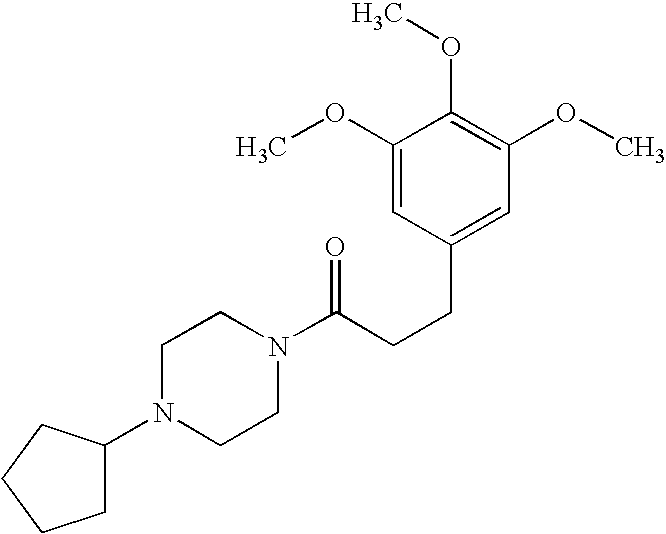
C(CCC1=CC(OC)=C(OC)C(OC)=C1)(=O)N1CCN(C2CCCC2)CC1
